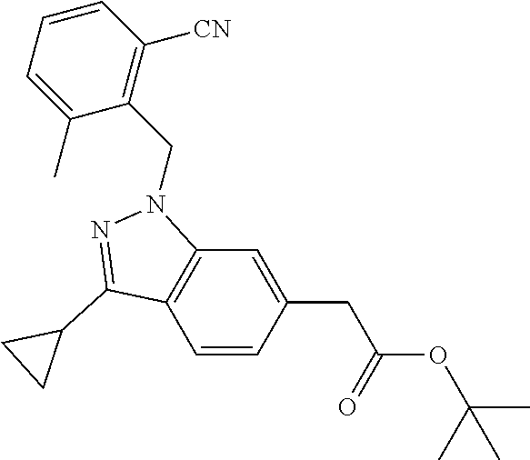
C1=CC(CC(=O)OC(C)(C)C)=CC2=C1C(C1CC1)=NN2CC1=C([CN])C=CC=C1C
